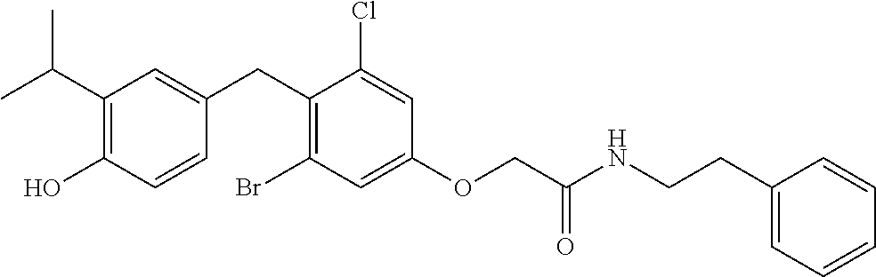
C1(CC2=CC(C(C)C)=C(O)C=C2)=C(Br)C=C(OCC(NCCC2=CC=CC=C2)=O)C=C1Cl
